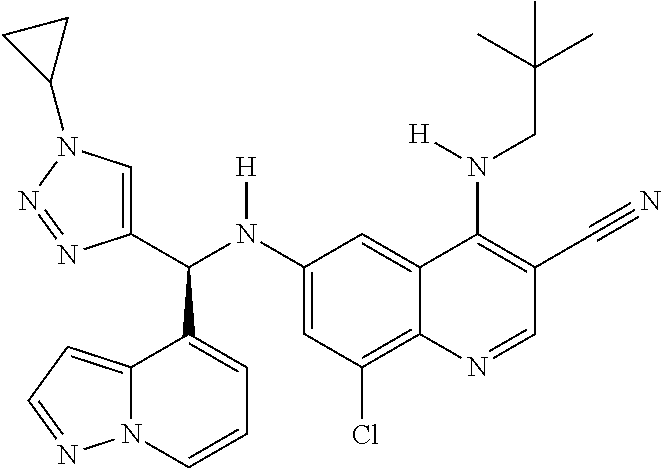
C1(N(C(C2=CN(C3CC3)N=N2)C2=CC=CN3C2=CC=N3)[H])=CC(Cl)=C2C(=C1)C(N(CC(C)(C)C)[H])=C(C#N)C=N2
